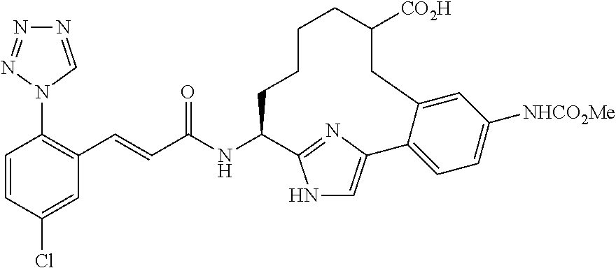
N1=CN(C2=C(C=CC(NC3CCCCC([CO2H])CC4=CC([NHCO2Me])=CC=C4C4=CNC3=N4)=O)C=C(Cl)C=C2)N=N1
